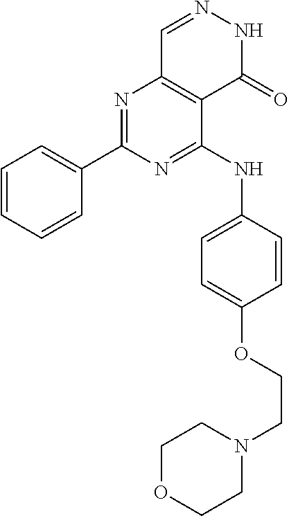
N1=C(NC2=CC=C(OCCN3CCOCC3)C=C2)C2=C(N=C1C1=CC=CC=C1)C=NNC2=O
